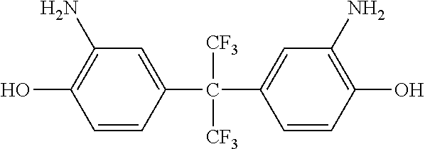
C1=CC(C(C2=CC(N)=C(O)C=C2)([CF3])[CF3])=CC(N)=C1O
